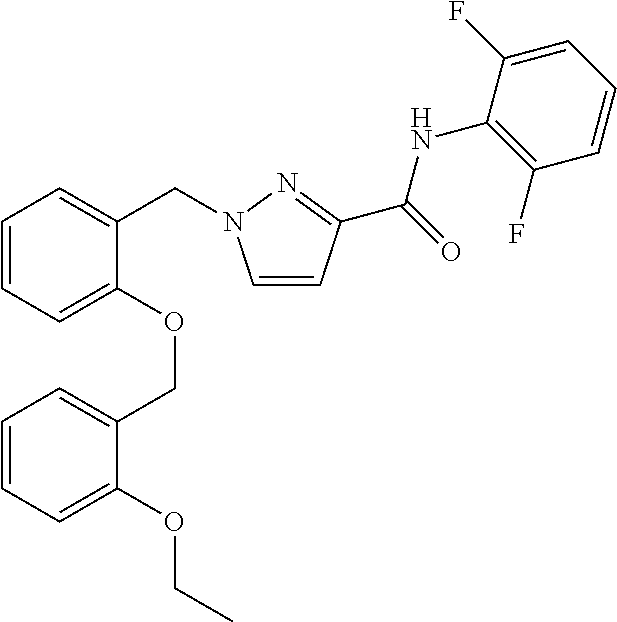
C1=CC(C(=O)NC2=C(F)C=CC=C2F)=NN1CC1=CC=CC=C1OCC1=CC=CC=C1OCC
